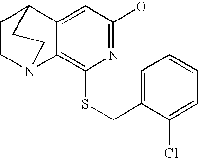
C1CN2C3=C(SCC4=CC=CC=C4Cl)N=C(O)C=C3C1CC2
